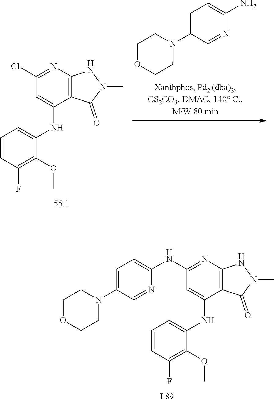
C12=C(N=C(Cl)C=C1NC1=CC=CC(F)=C1OC)NN(C)C2=O.C1=C(N2CCOCC2)C=NC(N)=C1.C12=C(N=C(NC3=CC=C(N4CCOCC4)C=N3)C=C1NC1=CC=CC(F)=C1OC)NN(C)C2=O
